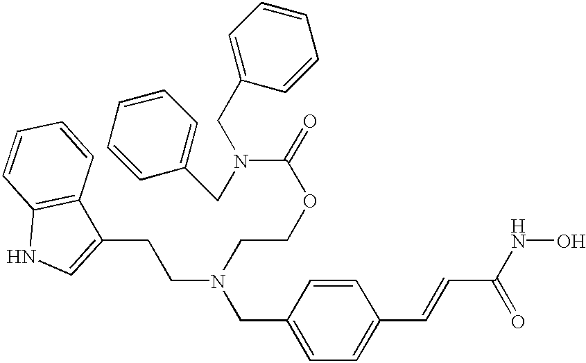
C1(CN(CCC2=CNC3=C2C=CC=C3)CCOC(=O)N(CC2=CC=CC=C2)CC2=CC=CC=C2)=CC=C(C=CC(NO)=O)C=C1
